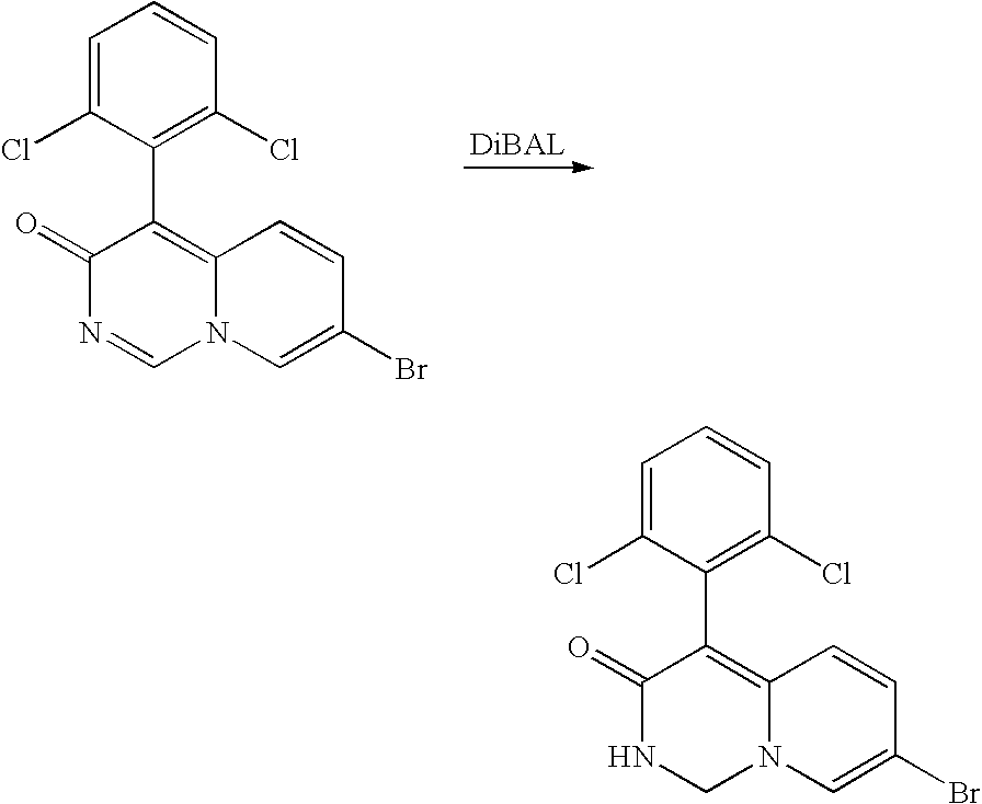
C1=C(Cl)C(C2=C3N(C=C(Br)C=C3)C=NC2=O)=C(Cl)C=C1.C1=C(Cl)C(C2=C3N(CNC2=O)C=C(Br)C=C3)=C(Cl)C=C1
